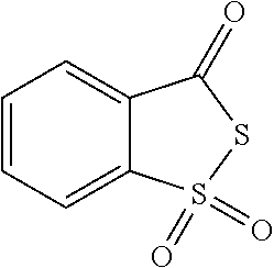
C12=CC=CC=C1S(=O)(=O)SC2=O
